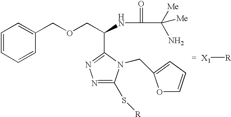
C1=CC=CC(COCC(NC(=O)C([Me])(N)[Me])C2=NN=C(S[R])N2CC2=CC=CO2)=C1.[X1][R]
